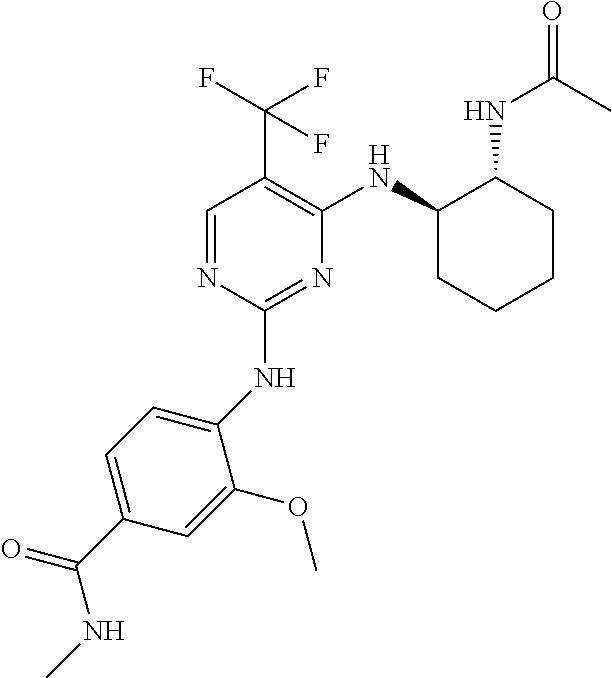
C1(NC2=CC=C(C(NC)=O)C=C2OC)=NC(NC2CCCCC2NC(C)=O)=C(C(F)(F)F)C=N1
